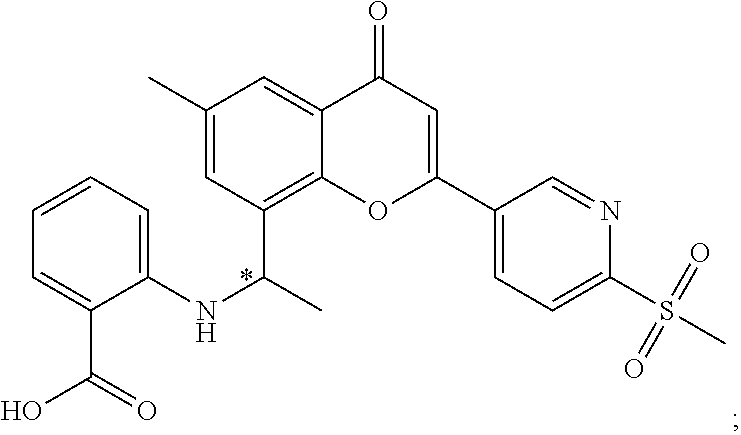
C1=CC=C(NC(C)C2=C3C(=CC(C)=C2)C(=O)C=C(C2=CC=C(S(=O)(=O)C)N=C2)O3)C(C(=O)O)=C1
